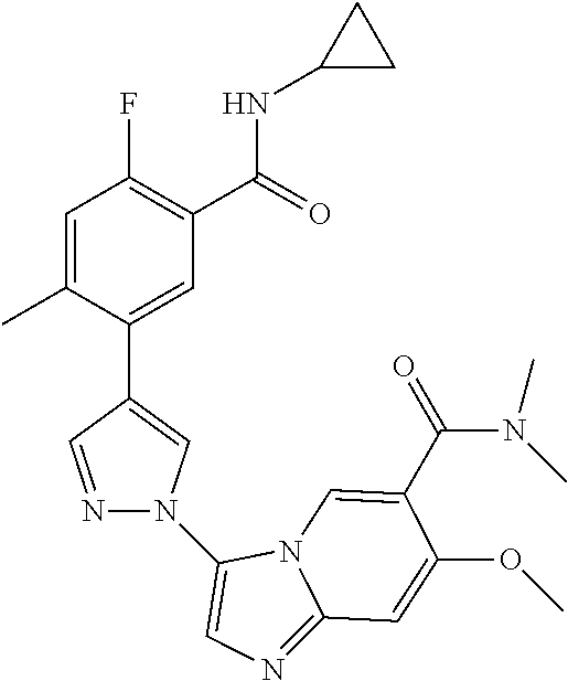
C1=C(C)C(C2=CN(C3=CN=C4N3C=C(C(N(C)C)=O)C(OC)=C4)N=C2)=CC(C(=O)NC2CC2)=C1F
